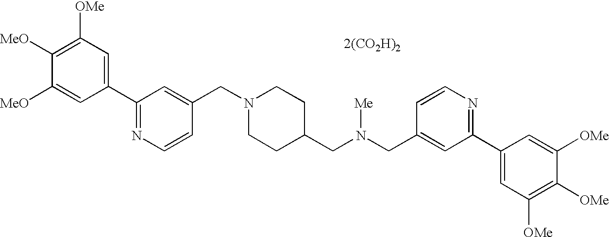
C1(C2=NC=CC(CN3CCC(CN(CC4=CC(C5=CC([OMe])=C([OMe])C([OMe])=C5)=NC=C4)[Me])CC3)=C2)=CC([OMe])=C([MeO])C([MeO])=C1
